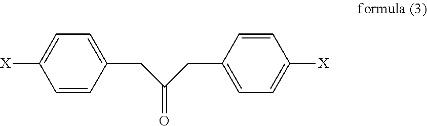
[X]C1=CC=C(CC(CC2=CC=C([X])C=C2)=O)C=C1
